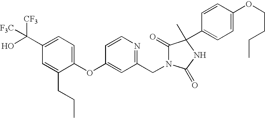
C1(OC2=CC(CN3C(=O)C(C4=CC=C(OCCCC)C=C4)(C)NC3=O)=NC=C2)=CC=C(C(O)([CF3])[F3C])C=C1CCC
